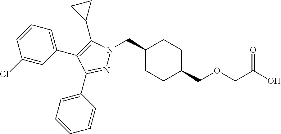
C1(CN2N=C(C3=CC=CC=C3)C(C3=CC=CC(Cl)=C3)=C2C2CC2)CCC(COCC(O)=O)CC1
